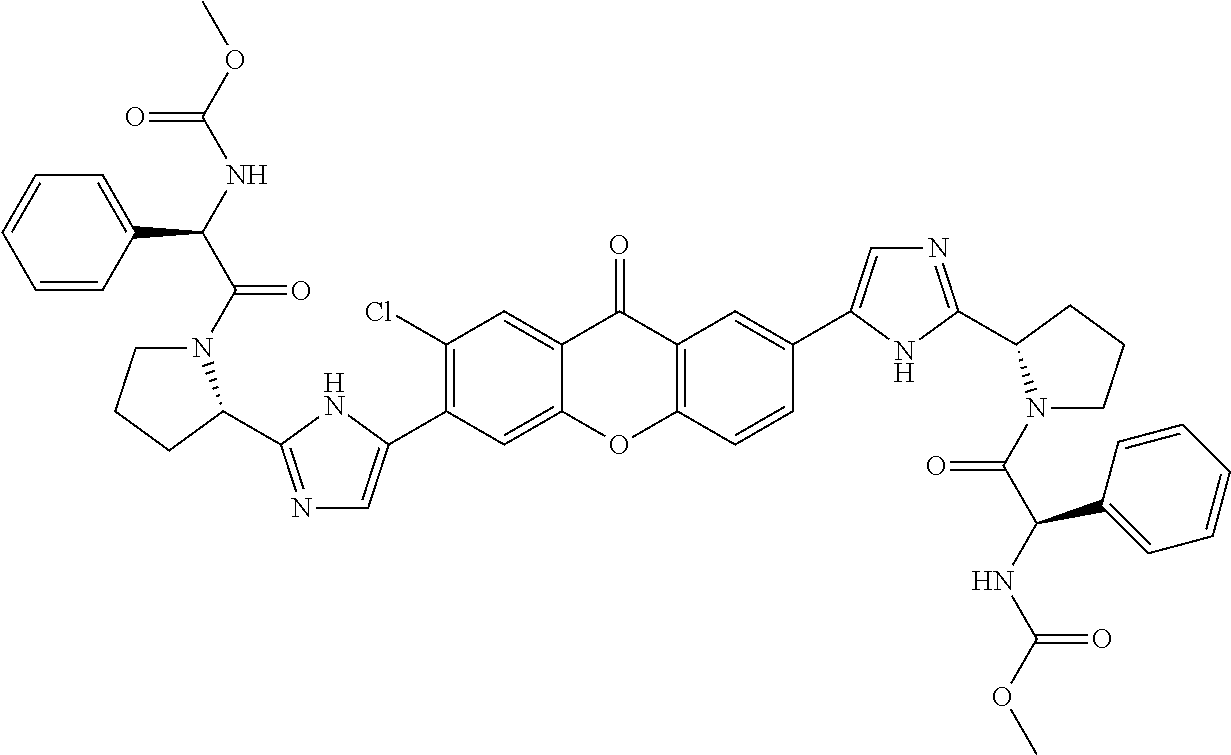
C1(C2=CN=C(C3N(C(=O)C(C4=CC=CC=C4)NC(=O)OC)CCC3)N2)=C(Cl)C=C2C(=O)C3=C(C=CC(C4=CN=C(C5N(C(=O)C(NC(=O)OC)C6=CC=CC=C6)CCC5)N4)=C3)OC2=C1
